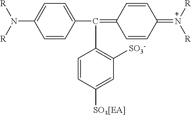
C1=C(C(=C2C=CC(=[N+]([R])[R])C=C2)C2=C([SO3-])C=C([SO3[EA]])C=C2)C=CC(N([R])[R])=C1
